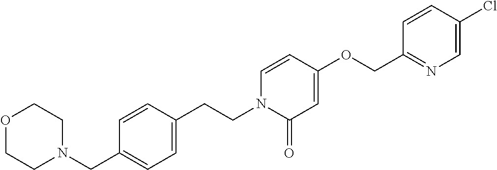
O1CCN(CC2=CC=C(CCN3C(=O)C=C(OCC4=NC=C(Cl)C=C4)C=C3)C=C2)CC1
